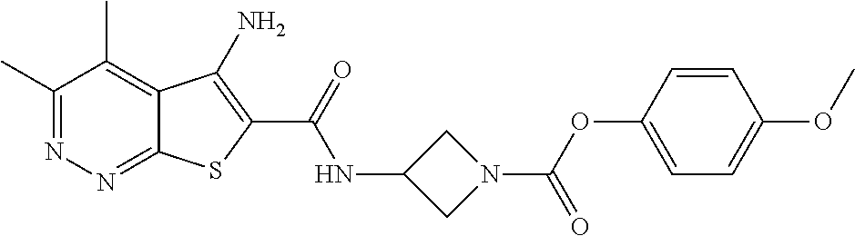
C1(C)=NN=C2C(=C1C)C(N)=C(C(=O)NC1CN(C(=O)OC3=CC=C(OC)C=C3)C1)S2
